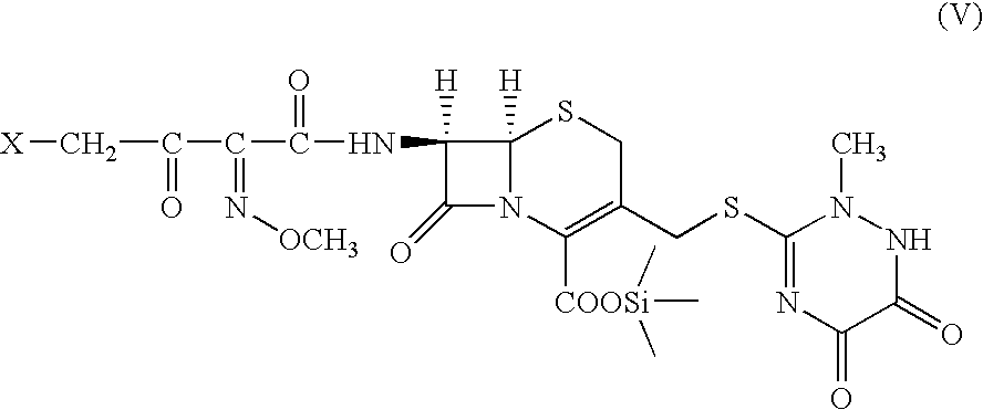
C12([H])N(C([COOSi](C)(C)C)=C(CSC3=NC(=O)C(=O)NN3C)CS1)C(=O)C2(NC(C(C(C[X])=O)=N[OCH3])=O)[H]
